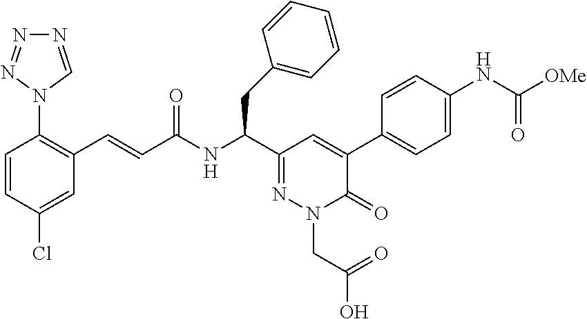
C1=CC(Cl)=CC(C=CC(NC(C2=NN(CC(O)=O)C(=O)C(C3=CC=C(NC(=O)[OMe])C=C3)=C2)CC2=CC=CC=C2)=O)=C1N1C=NN=N1
